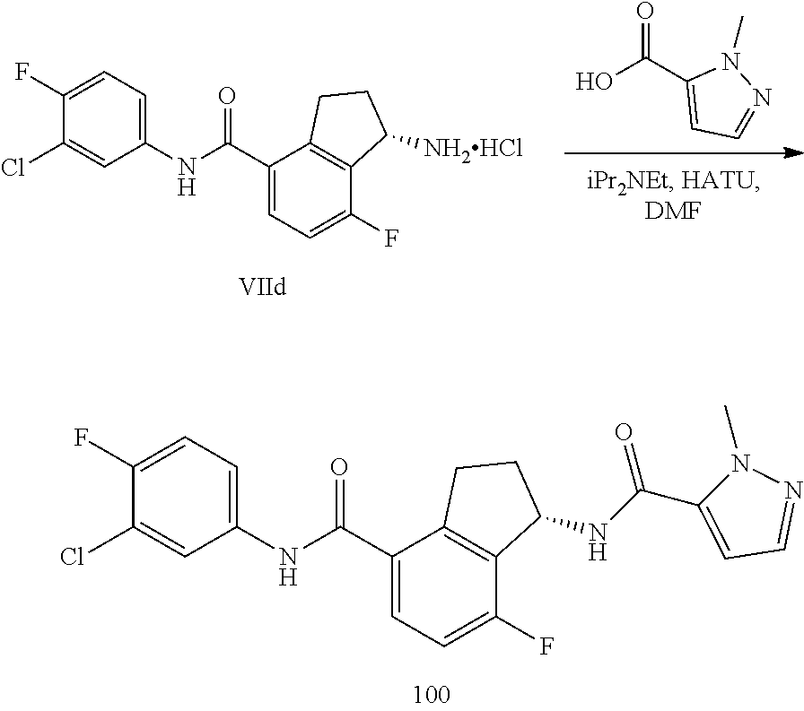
C1(Cl)=CC(NC(C2=CC=C(F)C3=C2CCC3NC(=O)C2=CC=NN2C)=O)=CC=C1F.OC(C1=CC=NN1C)=O.C1(Cl)=CC(NC(C2=CC=C(F)C3=C2CCC3[NH2HCl])=O)=CC=C1F
